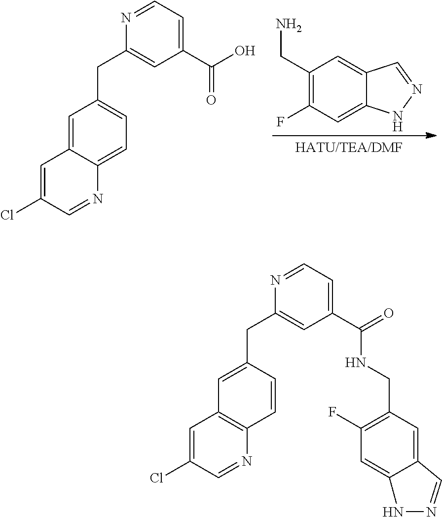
C1(CN)=C(F)C=C2C(=C1)C=NN2.C1=NC(CC2=CC=C3C(=C2)C=C(Cl)C=N3)=CC(C(=O)O)=C1.C(NC(C1=CC=NC(CC2=CC3=C(C=C2)N=CC(Cl)=C3)=C1)=O)C1=C(F)C=C2NN=CC2=C1
